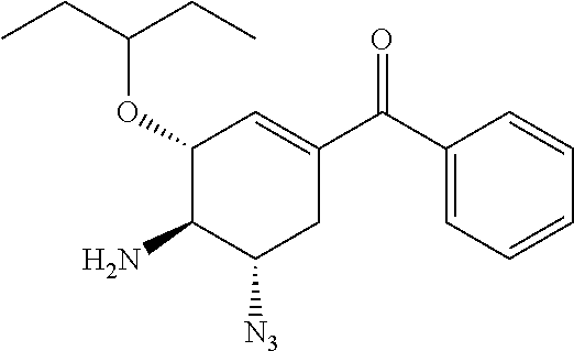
C1(C(C2=CC(OC(CC)CC)C(N)C([N3])C2)=O)=CC=CC=C1
